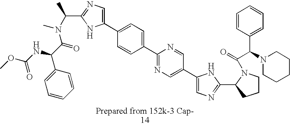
C1(C2=NC=C(C3=CN=C(C4N(C(=O)C(C5=CC=CC=C5)N5CCCCC5)CCC4)N3)C=N2)=CC=C(C2=CN=C(C(N(C(C(C3=CC=CC=C3)NC(OC)=O)=O)C)C)N2)C=C1
